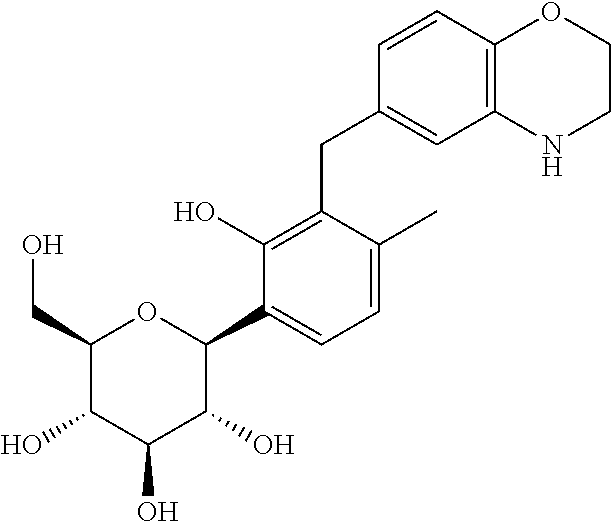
C1(CO)C(O)C(O)C(O)C(C2=CC=C(C)C(CC3=CC4=C(C=C3)OCCN4)=C2O)O1
